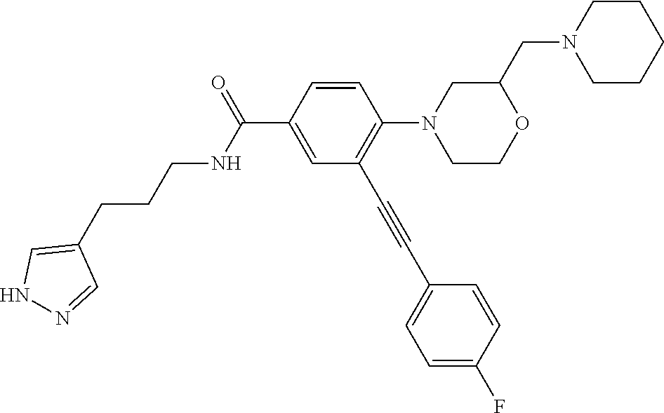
C1=CC(C(=O)NCCCC2=CNN=C2)=CC(C#CC2=CC=C(F)C=C2)=C1N1CCOC(CN2CCCCC2)C1
